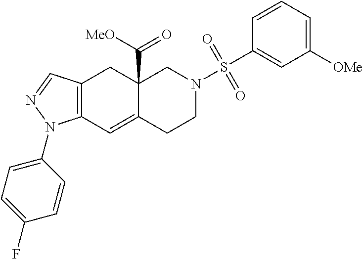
C12(C([MeO])=O)C(=CC3=C(C1)C=NN3C1=CC=C(F)C=C1)CCN(S(C1=CC([OMe])=CC=C1)(=O)=O)C2
